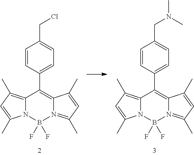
C12=C(C)C=C(C)N1B(F)(F)N1=C(C)C=C(C)C1=C2C1=CC=C(CN(C)C)C=C1.C12=C(C)C=C(C)N1B(F)(F)N1=C(C)C=C(C)C1=C2C1=CC=C(CCl)C=C1
